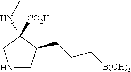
N1CC(CCC[B(OH)2])C(NC)([CO2H])C1
